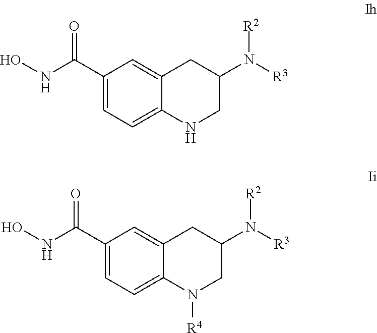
C1(C(NO)=O)=CC=C2C(=C1)CC(N([R3])[R2])CN2.C1(C(NO)=O)=CC=C2C(=C1)CC(N([R3])[R2])CN2[R4]
